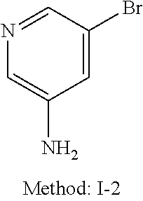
C1=C(Br)C=NC=C1N
